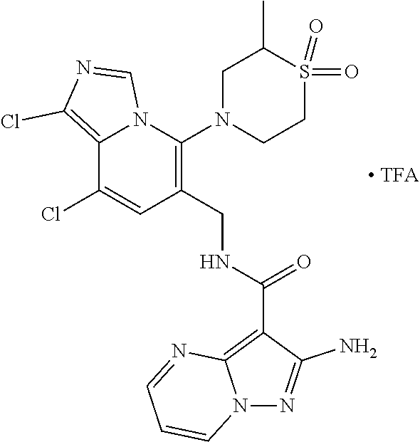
C1(Cl)=CC(CNC(C2=C3N(N=C2N)C=CC=N3)=O)=C(N2CCS(=O)(=O)C(C)C2)N2C1=C(Cl)N=C2
